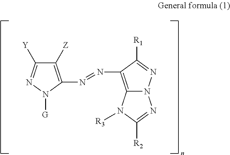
C1([Z])=C(N=NC2=C3N(N=C([R2])N3[R3])N=C2[R1])N([G])N=C1[Y]
